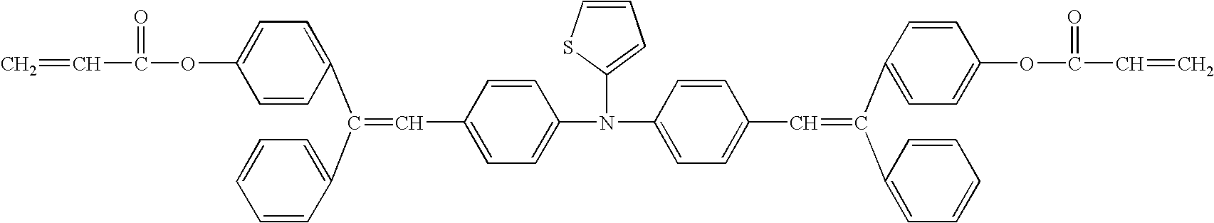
C1(OC(=O)C=C)=CC=C(C(C2=CC=CC=C2)=CC2=CC=C(N(C3=CC=C(C=C(C4=CC=C(OC(=O)C=C)C=C4)C4=CC=CC=C4)C=C3)C3=CC=CS3)C=C2)C=C1
